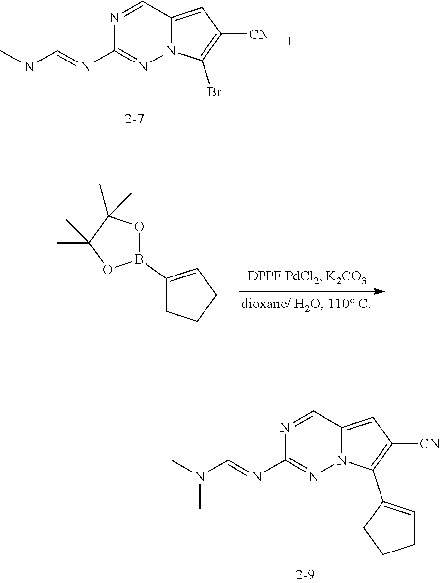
N1=CC2=CC([CN])=C(C3=CCCC3)N2N=C1N=CN(C)C.N1=CC2=CC([CN])=C(Br)N2N=C1N=CN(C)C.C1(B2OC(C)(C)C(C)(C)O2)=CCCC1
